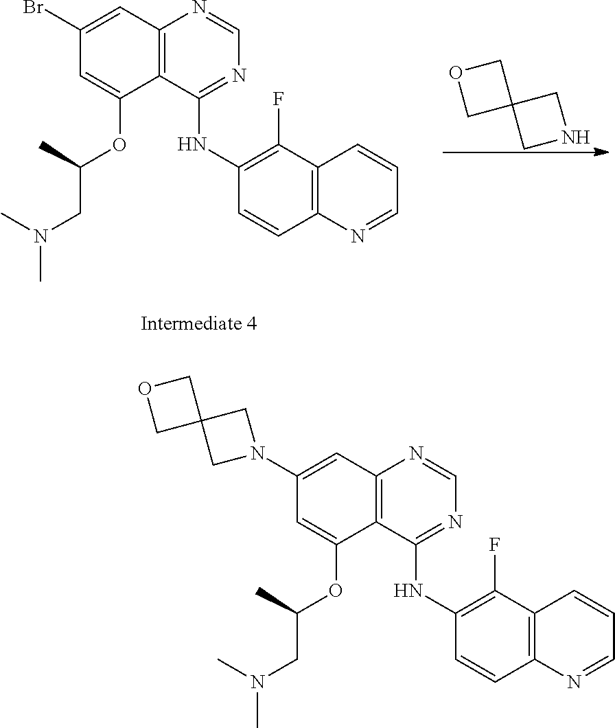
C1=NC2=C(C(OC(CN(C)C)C)=CC(N3CC4(C3)COC4)=C2)C(NC2=C(F)C3=C(C=C2)N=CC=C3)=N1.C1=NC2=C(C(OC(CN(C)C)C)=CC(Br)=C2)C(NC2=C(F)C3=C(C=C2)N=CC=C3)=N1.N1CC2(C1)COC2
